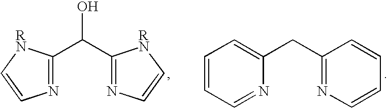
C(C1=NC=C[RN]1)(C1=NC=C[RN]1)O.C(C1=NC=CC=C1)C1=CC=CC=N1
